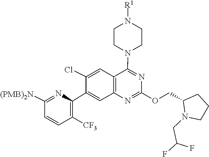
O(C1=NC2=C(C(N3CCN([R1])CC3)=N1)C=C(Cl)C(C1=C([CF3])C=CC([(PMB)2N])=N1)=C2)CC1CCCN1CC(F)F
